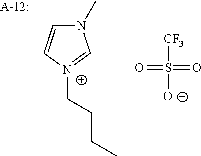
N1(C)C=C[N+](CCCC)=C1.[CF3]S([O-])(=O)=O
